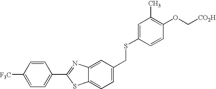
C1=CC([F3C])=CC=C1C1=NC2=CC(CSC3=CC(C)=C(OC[CO2H])C=C3)=CC=C2S1
